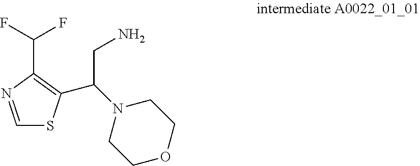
C1=NC(C(F)F)=C(C(N2CCOCC2)CN)S1
